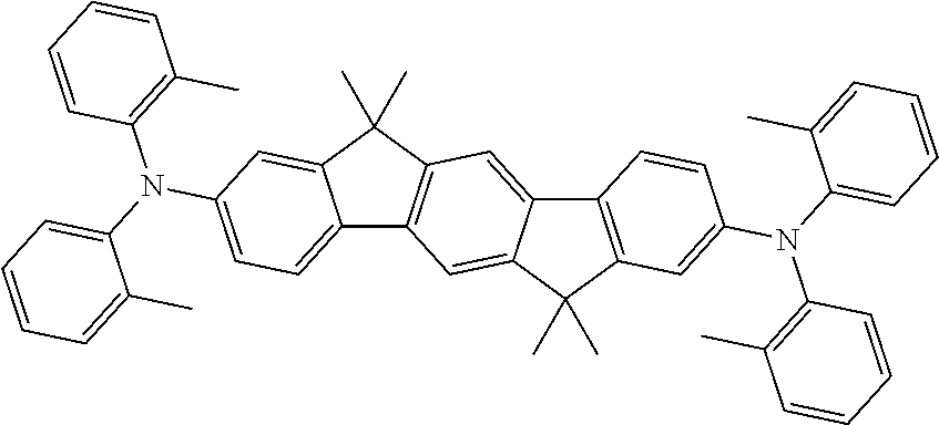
C12=CC=C(N(C3=CC=CC=C3C)C3=C(C)C=CC=C3)C=C1C(C)(C)C1=C2C=C2C(=C1)C1=C(C2(C)C)C=C(N(C2=CC=CC=C2C)C2=C(C)C=CC=C2)C=C1
